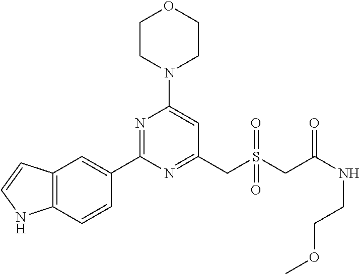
C1CN(C2=CC(CS(CC(NCCOC)=O)(=O)=O)=NC(C3=CC4=C(C=C3)NC=C4)=N2)CCO1
